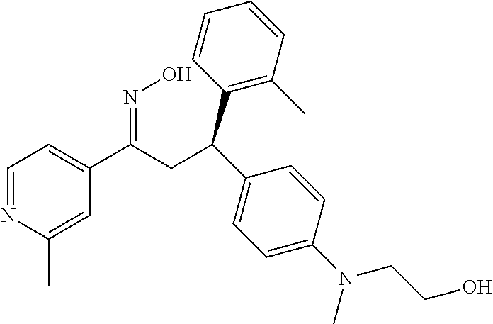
C1=NC(C)=CC(C(CC(C2=CC=C(N(CCO)C)C=C2)C2=C(C)C=CC=C2)=NO)=C1
